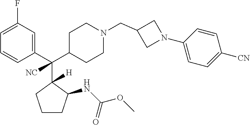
C1=C(F)C=C(C(C2CCN(CC3CN(C4=CC=C([CN])C=C4)C3)CC2)(C2([H])C(NC(OC)=O)CCC2)[NC])C=C1
